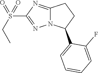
C1=C(C2CCC3=NC(S(=O)(=O)CC)=NN23)C(F)=CC=C1
